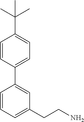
C1=CC(C2=CC(CCN)=CC=C2)=CC=C1C(C)(C)C
